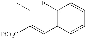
C1(F)=C(C=C(CC)[EtO2C])C=CC=C1
